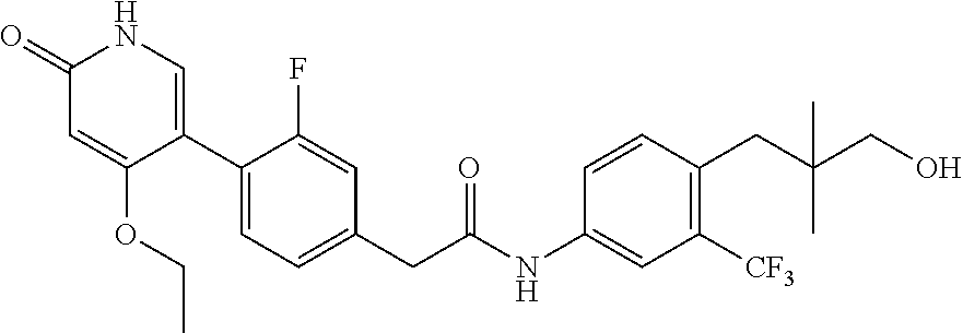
C1(C2=CNC(=O)C=C2OCC)=CC=C(CC(NC2=CC([CF3])=C(CC(CO)(C)C)C=C2)=O)C=C1F
